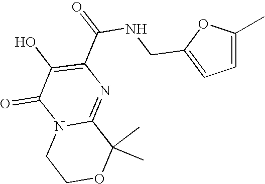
C1OC(C)(C)C2=NC(C(=O)NCC3=CC=C(C)O3)=C(O)C(=O)N2C1
